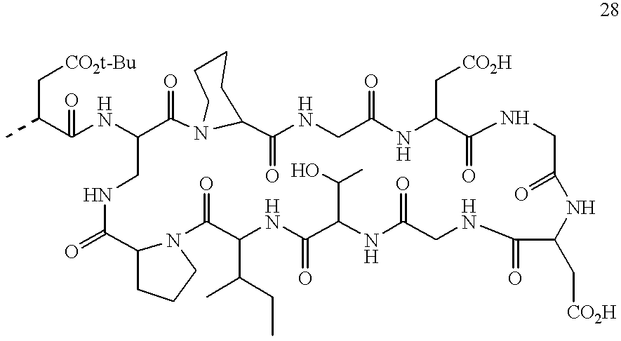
C1(NC(C(C)C[CO2t-Bu])=O)C(=O)N2C(CCCC2)C(=O)NCC(=O)NC(C[CO2H])C(=O)NCC(=O)NC(C[CO2H])C(=O)NCC(=O)NC(C(O)C)C(=O)NC(C(C)CC)C(=O)N2C(C(=O)NC1)CCC2
